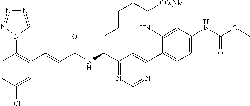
C(C(NC1C2=NC=NC(=C2)C2=CC=C(NC(OC)=O)C=C2NC([CO2Me])CCCC1)=O)=CC1=C(N2C=NN=N2)C=CC(Cl)=C1
